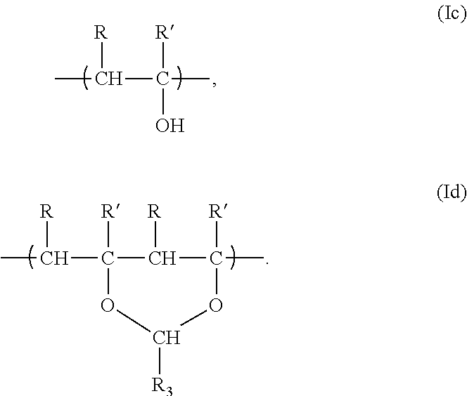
CC(C(C)([R])O)[R].CC(C1([R])C([R])C(C)([R])OC([R3])O1)[R]
